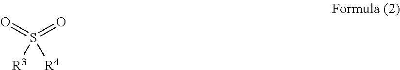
S(=O)([R4])(=O)[R3]
